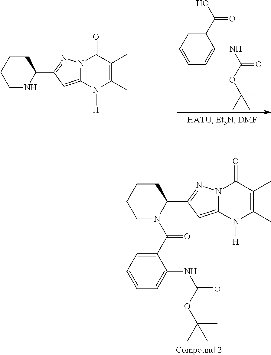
N1C(C2=NN3C(=C2)N([H])C(C)=C(C)C3=O)CCCC1.C1=CC=C(NC(OC(C)(C)C)=O)C(C(O)=O)=C1.N1(C(C2=CC=CC=C2NC(OC(C)(C)C)=O)=O)C(C2=NN3C(=C2)N([H])C(C)=C(C)C3=O)CCCC1
